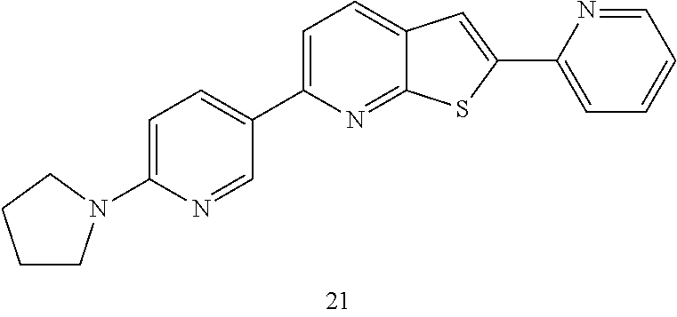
C1CN(C2=CC=C(C3=CC=C4C(=N3)SC(C3=CC=CC=N3)=C4)C=N2)CC1
